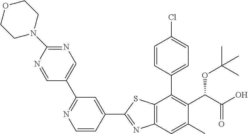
C1(C2=NC3=C(S2)C(C2=CC=C(Cl)C=C2)=C(C(C(O)=O)OC(C)(C)C)C(C)=C3)=CC(C2=CN=C(N3CCOCC3)N=C2)=NC=C1
